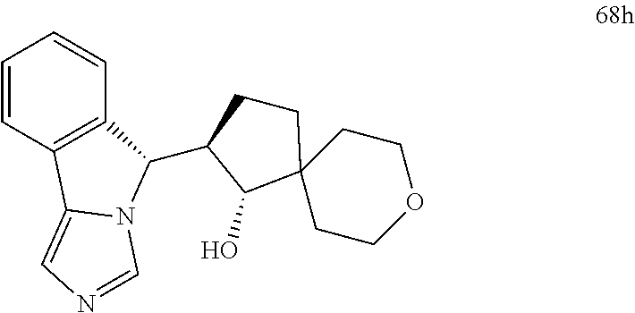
C1=CC2=C(C=C1)C(C1C(O)C3(CC1)CCOCC3)N1C2=CN=C1
